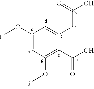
C1(OC)=CC(OC)=C(C(O)=O)C(CC(O)=O)=C1
